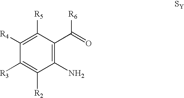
C1([R3])=C([R2])C(N)=C(C(=O)[R6])C([R5])=C1[R4]
